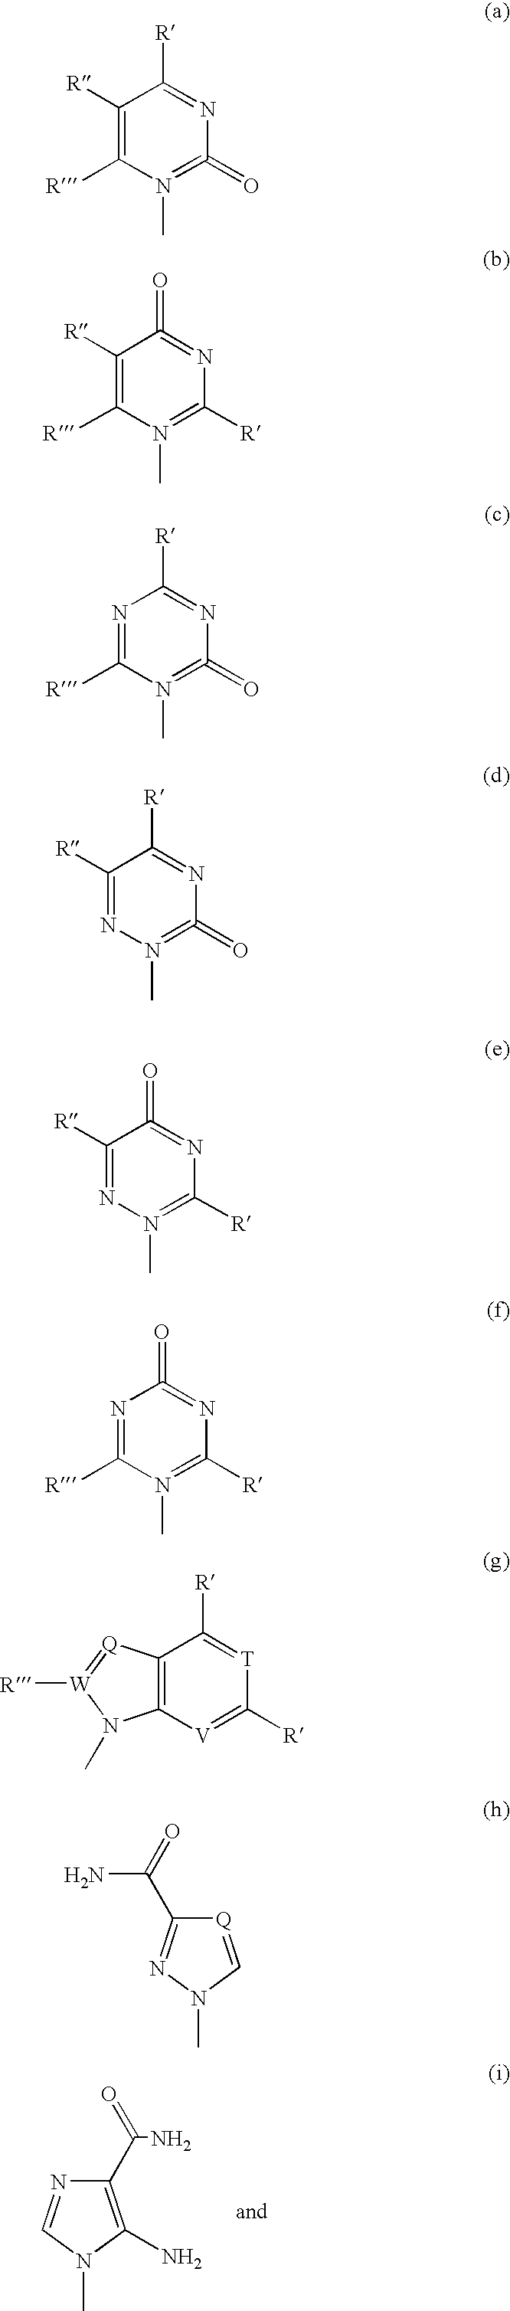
N1=CN(C)C(N)=C1C(N)=O.C1([R])=C([R])N(C)=C(=O)N=C1[R].C1([R])=C([R])N(C)=C([R])N=C1=O.N1=C([R])N(C)=C(=O)N=C1[R].C1([R])=NN(C)=C(=O)N=C1[R].C1([R])=NN(C)=C([R])N=C1=O.N1=C([R])N(C)=C([R])N=C1=O.C12=C([V]=C([R])[T]=C1[R])N(C)[W]([R])=[Q]2.[Q]1=CN(C)N=C1C(N)=O
